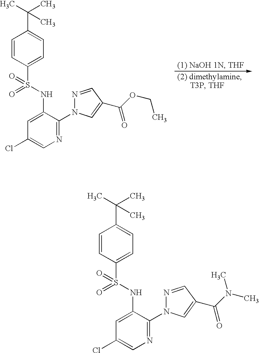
S(NC1=CC(Cl)=CN=C1N1N=CC(C(OCC)=O)=C1)(C1=CC=C(C(C)(C)C)C=C1)(=O)=O.S(NC1=CC(Cl)=CN=C1N1N=CC(C(N(C)C)=O)=C1)(C1=CC=C(C(C)(C)C)C=C1)(=O)=O
